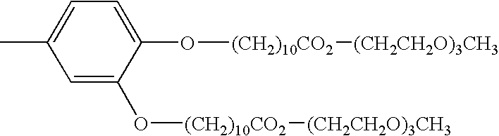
C1=C(C)C=C(O[(CH2)10CO2][(CH2CH2O)3CH3])C(O[(CH2)10CO2][(CH2CH2O)3CH3])=C1
